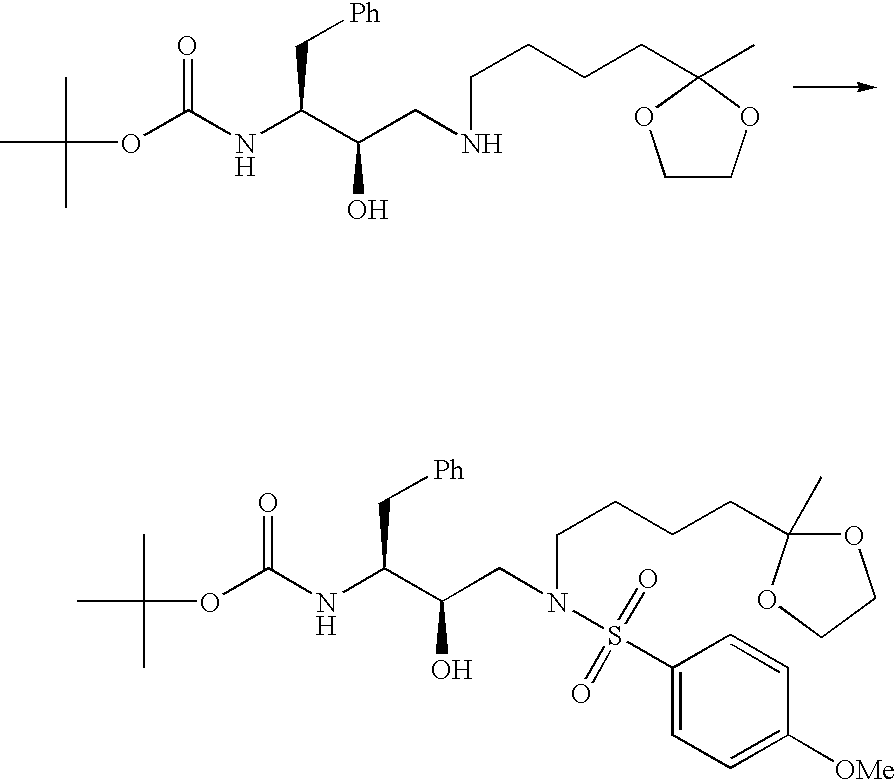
CC(C)(C)OC(NC(C(CNCCCCC1(C)OCCO1)O)C[Ph])=O.CC(C)(C)OC(NC(C(CN(CCCCC1(C)OCCO1)S(=O)(=O)C1=CC=C([OMe])C=C1)O)C[Ph])=O
